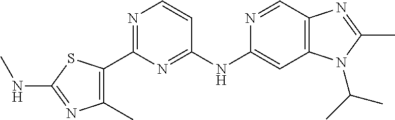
N1=C(C2=C(C)N=C(NC)S2)N=C(NC2=CC3=C(C=N2)N=C(C)N3C(C)C)C=C1
